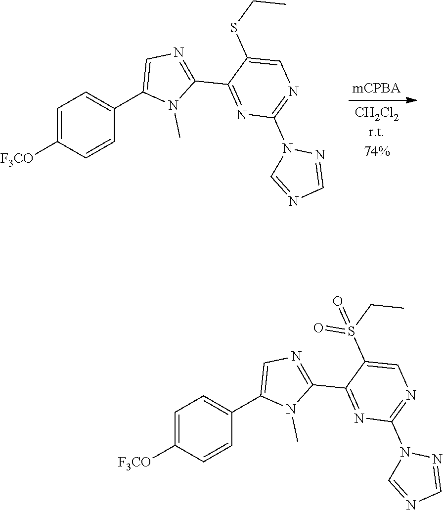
C1=C([F3CO])C=CC(C2=CN=C(C3=NC(N4C=NC=N4)=NC=C3SCC)N2C)=C1.C1=C([F3CO])C=CC(C2=CN=C(C3=NC(N4C=NC=N4)=NC=C3S(CC)(=O)=O)N2C)=C1
